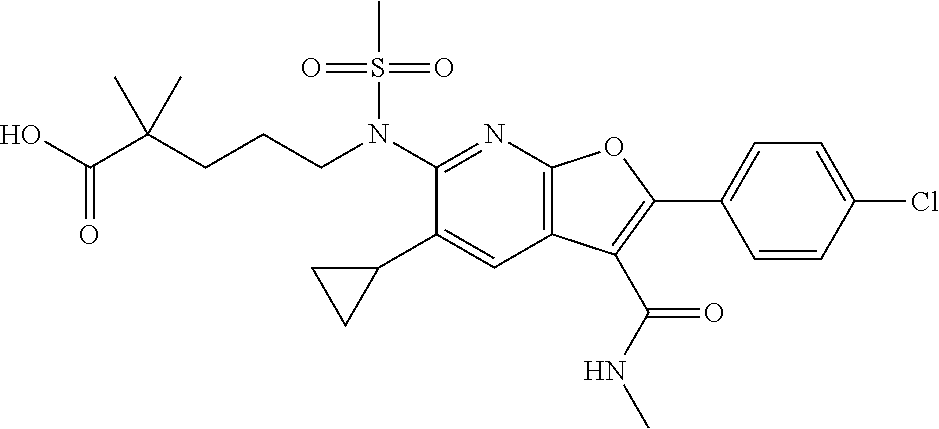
N(C1=NC2=C(C=C1C1CC1)C(C(NC)=O)=C(C1=CC=C(Cl)C=C1)O2)(S(C)(=O)=O)CCCC(C(O)=O)(C)C
